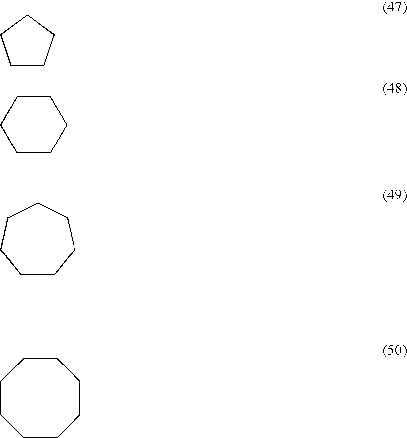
C1CCCC1.C1CCCCC1.C1CCCCCC1.C1CCCCCCC1
